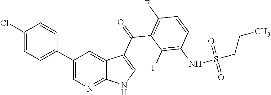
C1(Cl)=CC=C(C2=CN=C3C(=C2)C(C(C2=C(F)C=CC(NS(=O)(=O)CCC)=C2F)=O)=CN3)C=C1
